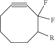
C1CCCC([R])C(F)(F)C#C1
